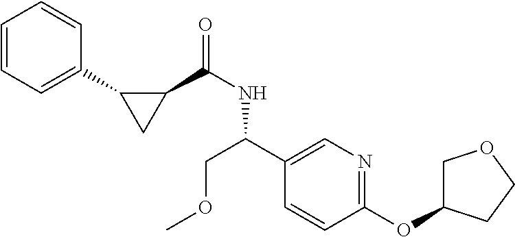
C1=CC=C(C2CC2C(NC(C2=CN=C(OC3COCC3)C=C2)COC)=O)C=C1
